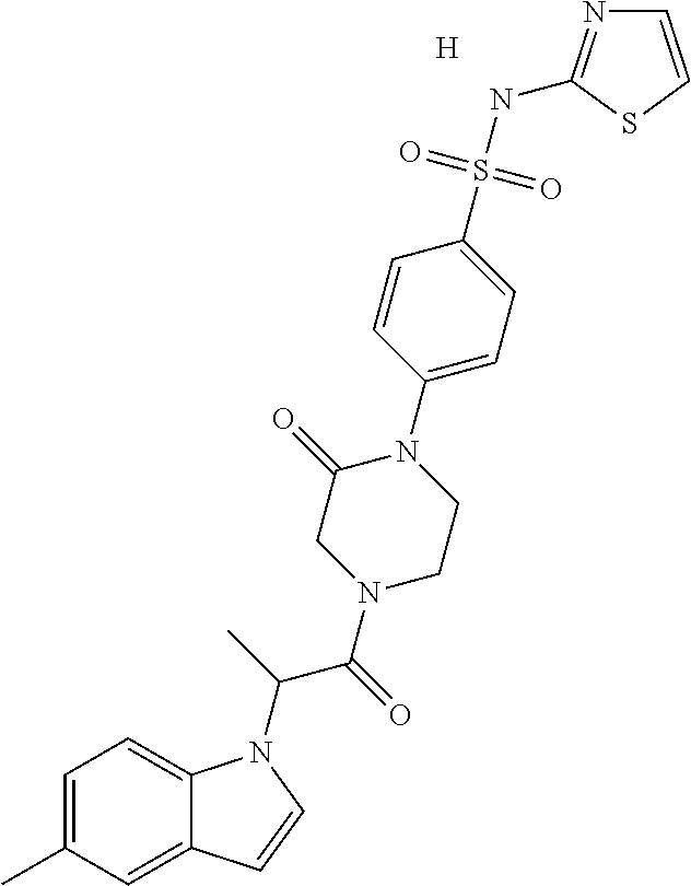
[H].C1=C(C)C=C2C(=C1)N(C(C(N1CCN(C3=CC=C(S(NC4=NC=CS4)(=O)=O)C=C3)C(=O)C1)=O)C)C=C2
